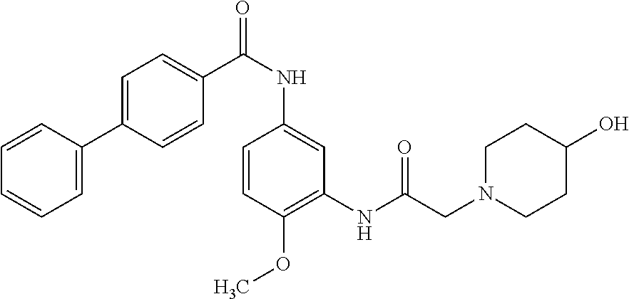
C1=CC(C2=CC=C(C(NC3=CC(NC(CN4CCC(O)CC4)=O)=C(OC)C=C3)=O)C=C2)=CC=C1
